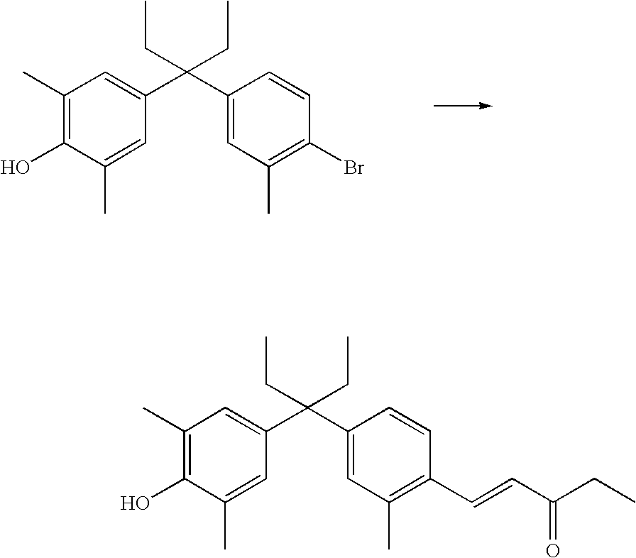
C1(C)=C(O)C(C)=CC(C(C2=CC(C)=C(Br)C=C2)(CC)CC)=C1.C1(C)=C(O)C(C)=CC(C(C2=CC(C)=C(C=CC(CC)=O)C=C2)(CC)CC)=C1
